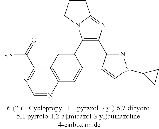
C1(C2=CC3=C(C=C2)N=CN=C3C(=O)N)=C(C2=NN(C3CC3)C=C2)N=C2N1CCC2
